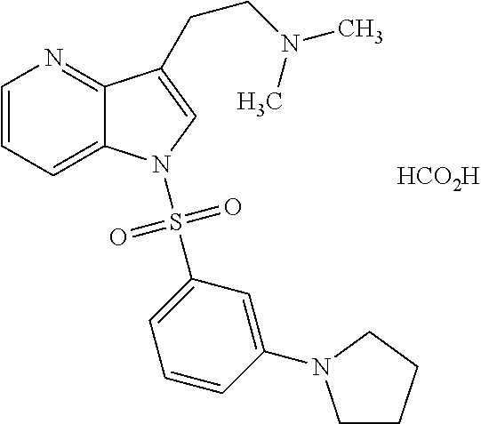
[HCO2H].C1=CC=C2C(=N1)C(CCN(C)C)=CN2S(C1=CC=CC(N2CCCC2)=C1)(=O)=O
